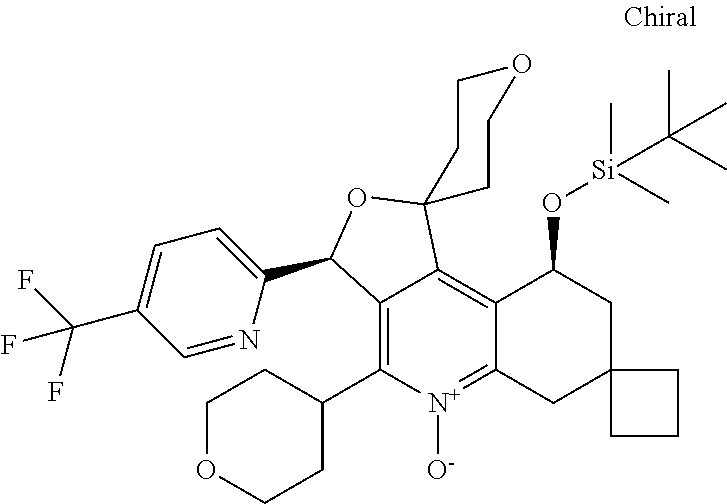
C12=C(C3CCOCC3)[N+]([O-])=C3C(=C1C1(OC2C2=CC=C(C(F)(F)F)C=N2)CCOCC1)C(O[Si](C)(C)C(C)(C)C)CC1(C3)CCC1
